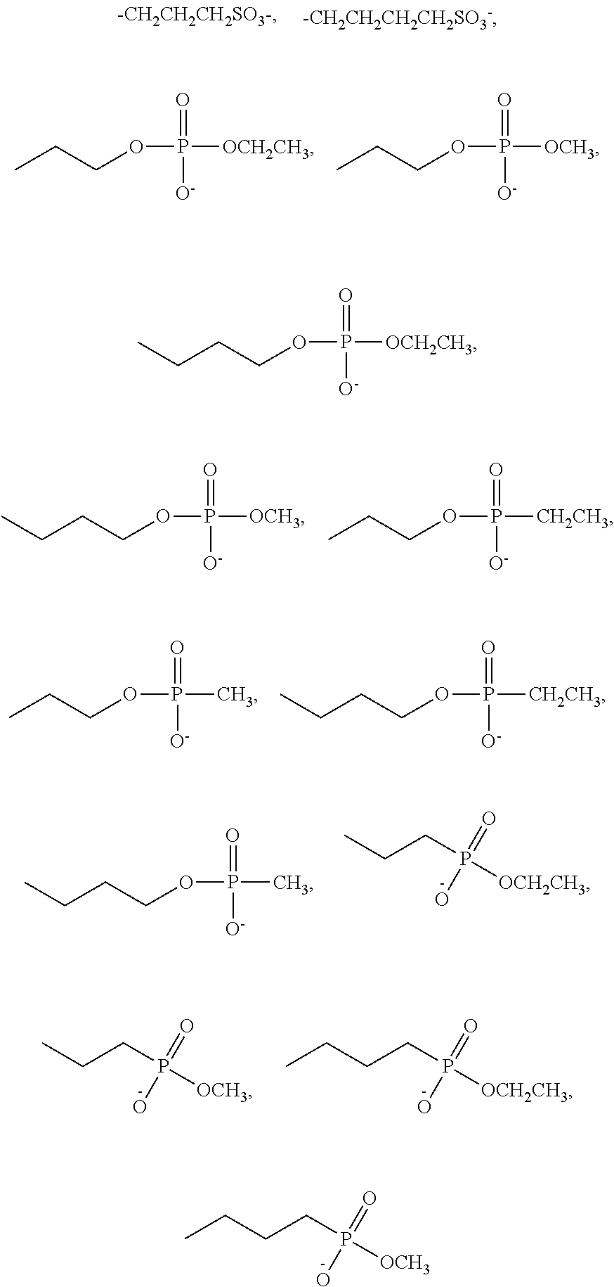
CCCOP([OCH2CH3])(=O)[O-].CCCOP([OCH3])(=O)[O-].C(CCOP([OCH3])(=O)[O-])C.CCCOP([CH2CH3])(=O)[O-].CCCOP(C)(=O)[O-].C(CCOP([CH2CH3])(=O)[O-])C.C(CCOP(C)(=O)[O-])C.CCCP([OCH2CH3])(=O)O.CCCP([OCH3])(=O)O.C(CCP([OCH2CH3])(=O)O)C.C(CCOP([OCH2CH3])(=O)[O-])C.C(CCP([OCH3])(=O)O)C
